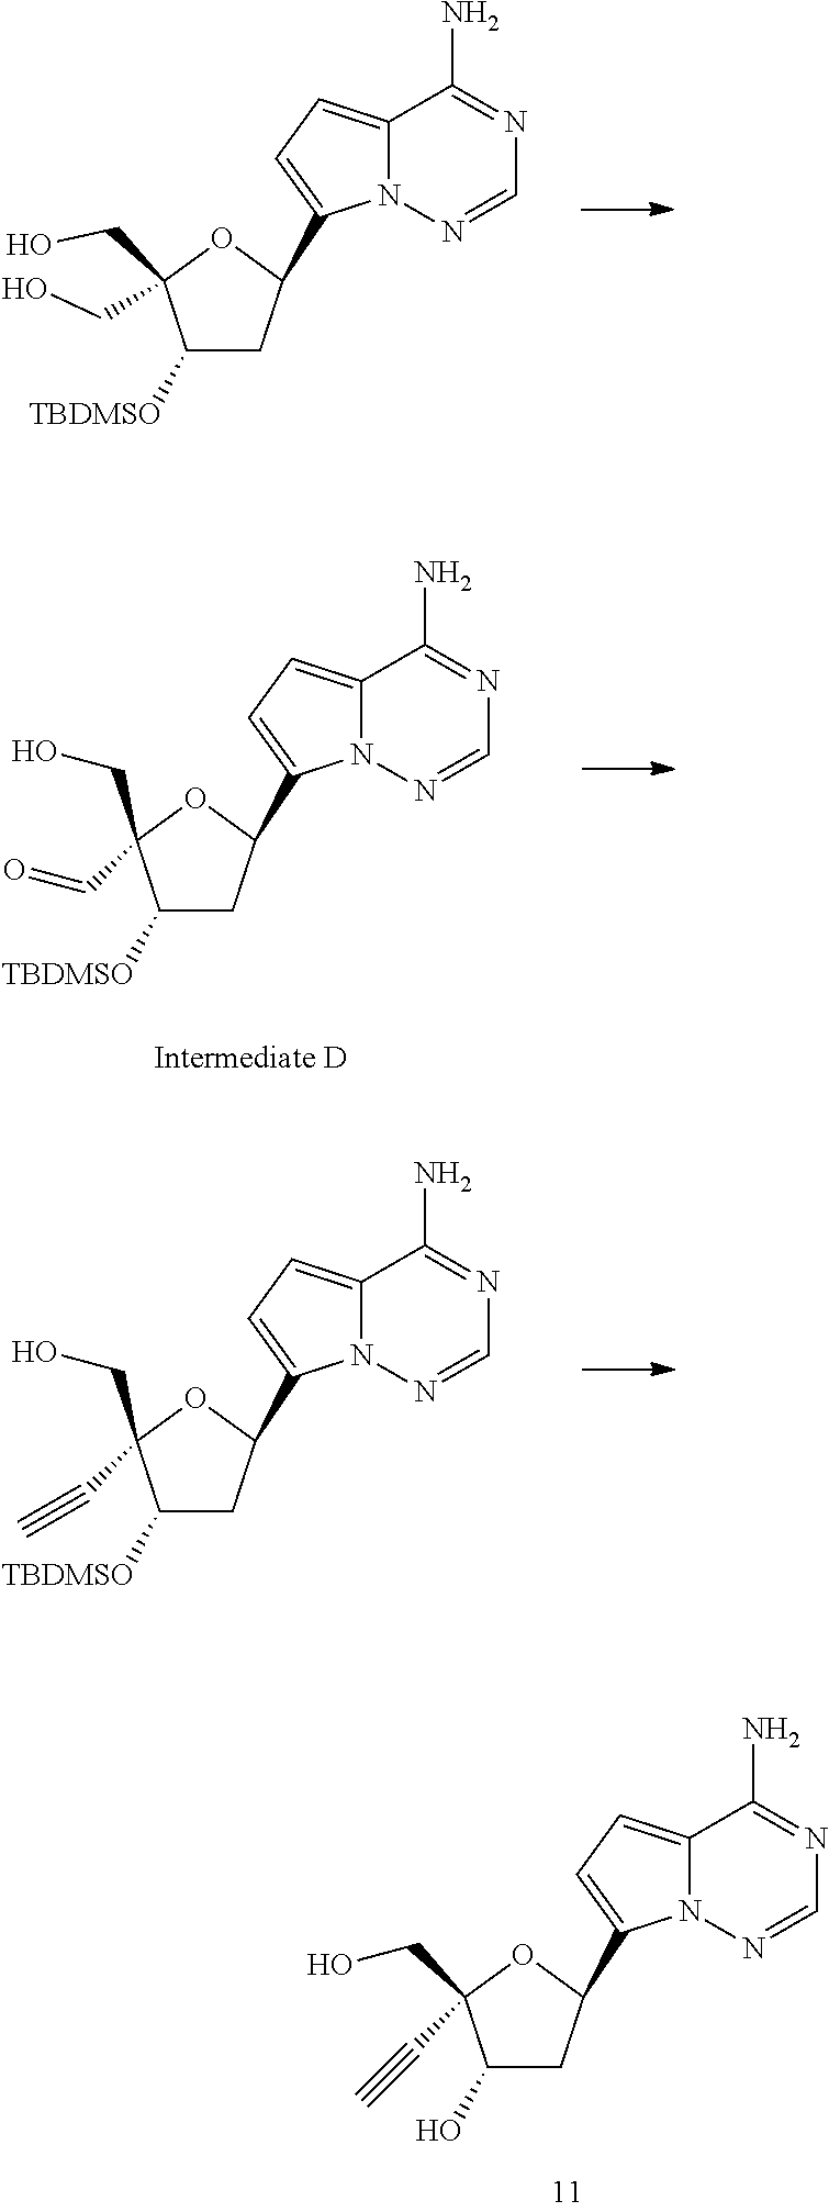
C1([TBDMSO])CC(C2=CC=C3N2N=CN=C3N)OC1(CO)CO.C1([TBDMSO])CC(C2=CC=C3N2N=CN=C3N)OC1(CO)C=O.C1([TBDMSO])CC(C2=CC=C3N2N=CN=C3N)OC1(CO)C#C.C1(O)CC(C2=CC=C3N2N=CN=C3N)OC1(CO)C#C
